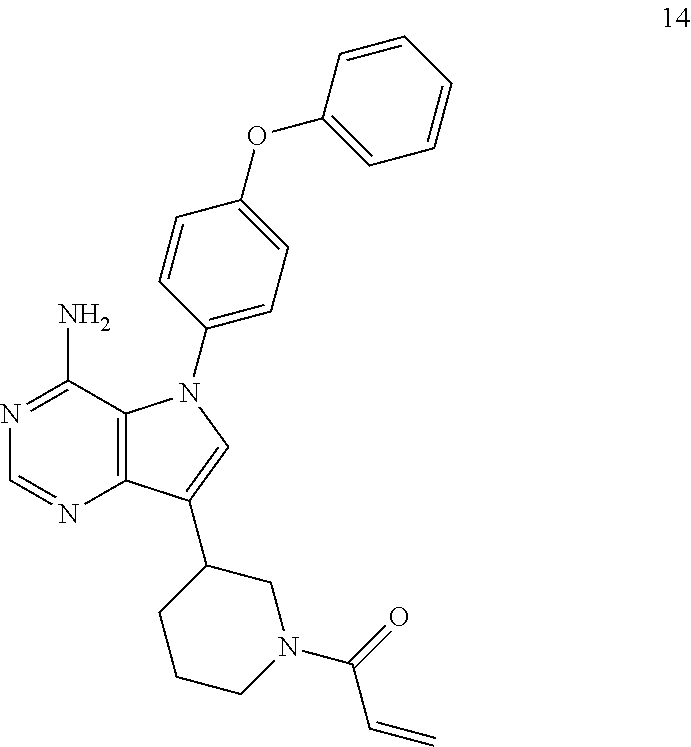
C1(N2C3=C(N=CN=C3N)C(C3CCCN(C(=O)C=C)C3)=C2)=CC=C(OC2=CC=CC=C2)C=C1
